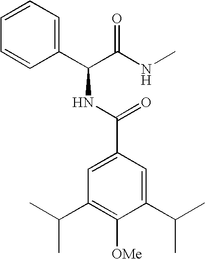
C1(C(C(NC)=O)NC(C2=CC(C(C)C)=C([OMe])C(C(C)C)=C2)=O)=CC=CC=C1
